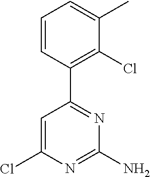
C1=CC(C2=NC(N)=NC(Cl)=C2)=C(Cl)C(C)=C1
